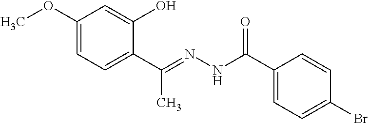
C1(OC)=CC=C(C(=NNC(C2=CC=C(Br)C=C2)=O)C)C(O)=C1
